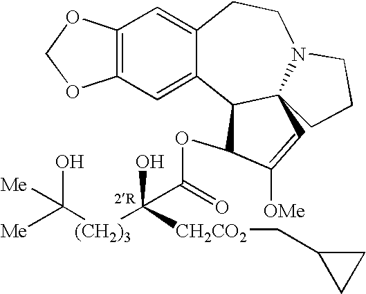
C12=C(C=C3C(=C1)CCN1C4(C3C(OC(=O)C([(CH2)3]C([Me])(O)[Me])(O)[CH2CO2]CC3CC3)C([OMe])=C4)CCC1)OCO2
